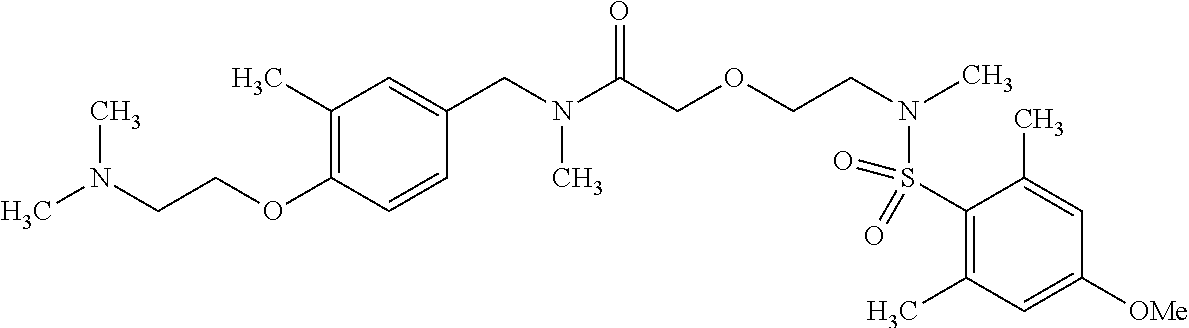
C(N(C(COCCN(S(C1=C(C)C=C([OMe])C=C1C)(=O)=O)C)=O)C)C1=CC(C)=C(OCCN(C)C)C=C1
